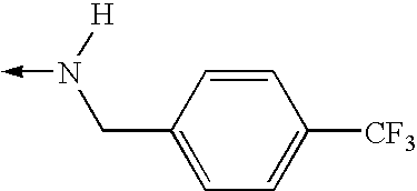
N(->C)([H])CC1=CC=C([CF3])C=C1
